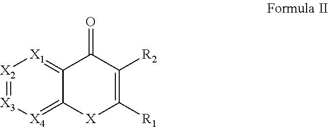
[X2]1=[X3][X4]=C2C(=[X1]1)C(=O)C([R2])=C([R1])[X]2
